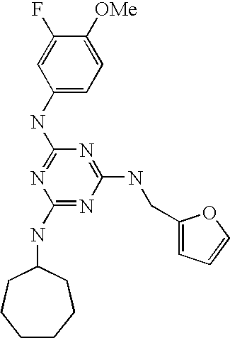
C1(NC2CCCCCC2)=NC(NCC2=CC=CO2)=NC(NC2=CC=C([OMe])C(F)=C2)=N1
